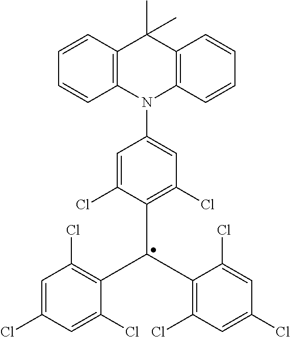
C1(N2C3=C(C(C)(C)C4=C2C=CC=C4)C=CC=C3)=CC(Cl)=C(C(C2=C(Cl)C=C(Cl)C=C2Cl)C2=C(Cl)C=C(Cl)C=C2Cl)C(Cl)=C1
